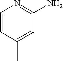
C1=CC(C)=CC(N)=N1
